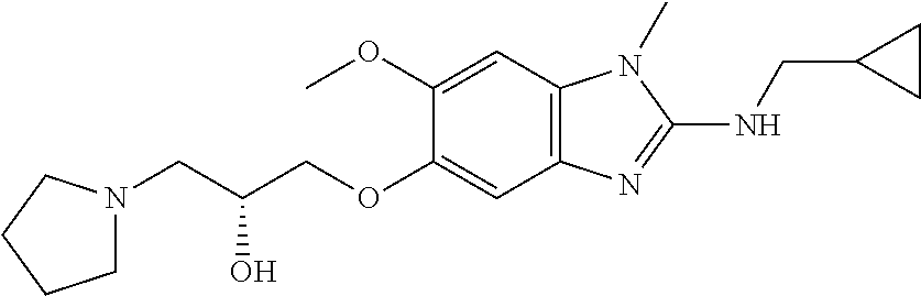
C1(OC)=CC2=C(C=C1OCC(CN1CCCC1)O)N=C(NCC1CC1)N2C
